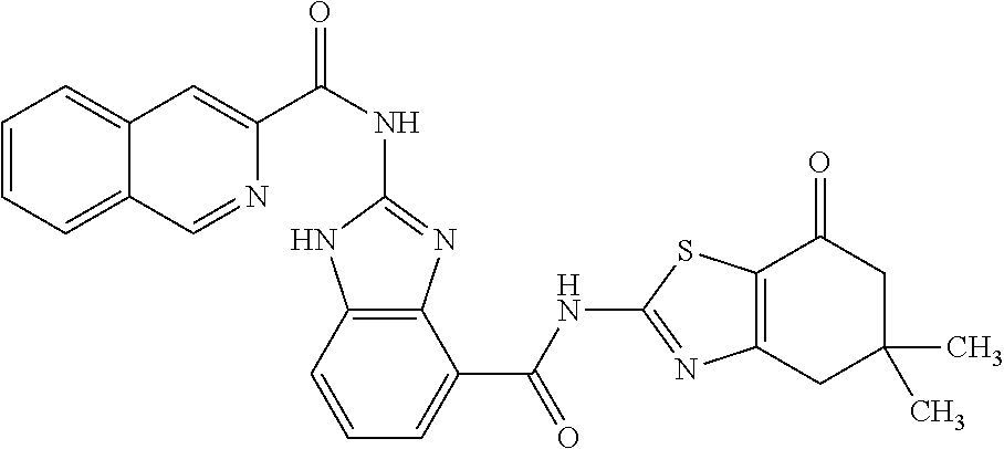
C1(NC(C2=CC3=CC=CC=C3C=N2)=O)=NC2=C(N1)C=CC=C2C(NC1=NC2=C(S1)C(=O)CC(C)(C)C2)=O
